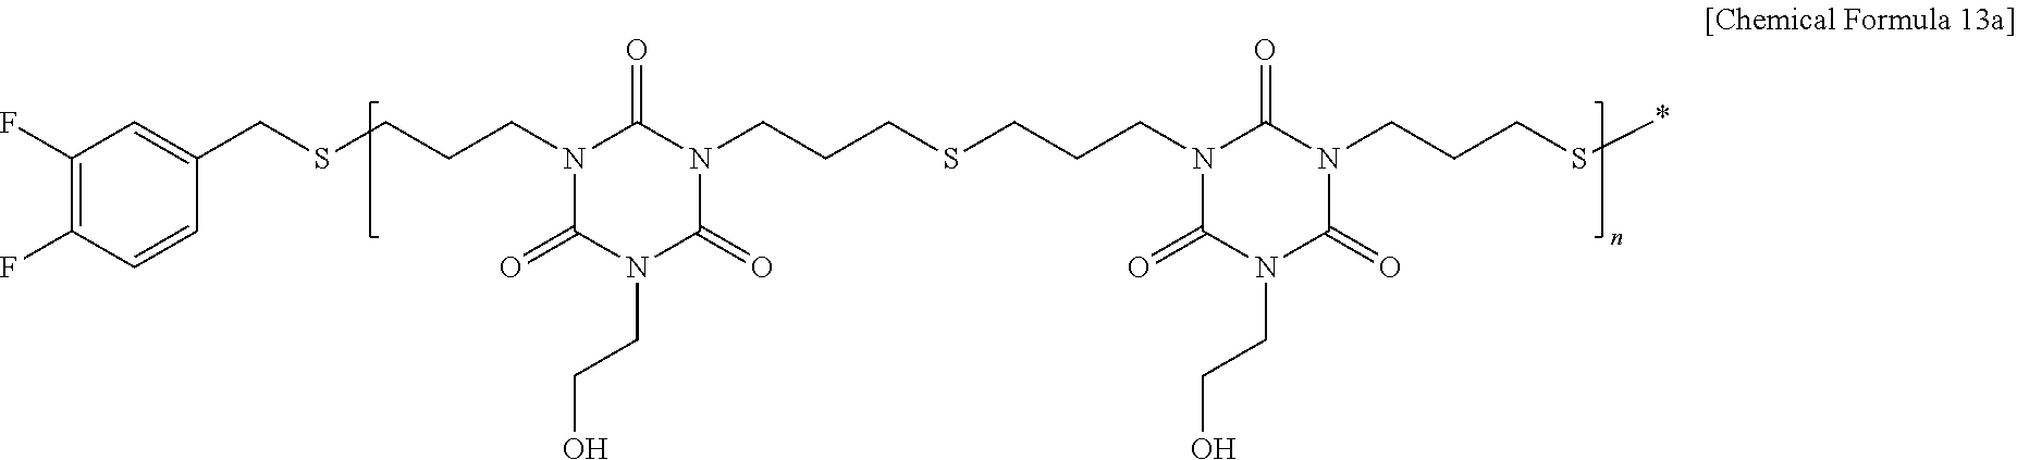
N1(CCCSCC2=CC(F)=C(F)C=C2)C(=O)N(CCO)C(=O)N(CCCSCCCN2C(=O)N(CCO)C(=O)N(CCCS*)C2=O)C1=O
